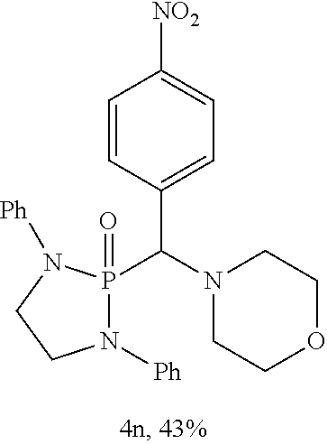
N1([Ph])P(C(N2CCOCC2)C2=CC=C([NO2])C=C2)(=O)N([Ph])CC1
